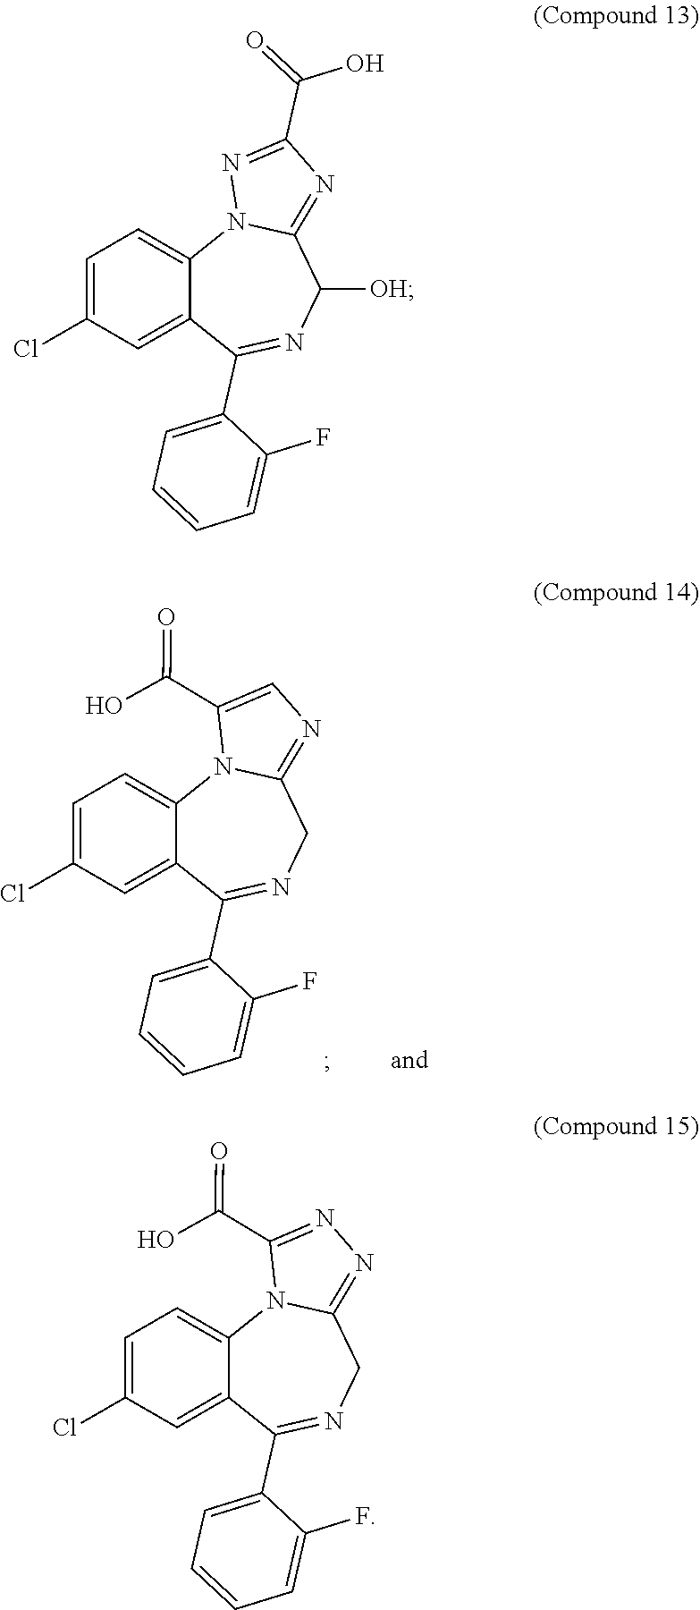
C1=C(Cl)C=C2C(=C1)N1C(=NN=C1C(=O)O)CN=C2C1=CC=CC=C1F.C1=C(Cl)C=C2C(=C1)N1C(=NC=C1C(=O)O)CN=C2C1=CC=CC=C1F.C1=C(Cl)C=C2C(=C1)N1C(=NC(C(O)=O)=N1)C([OH])N=C2C1=CC=CC=C1F
